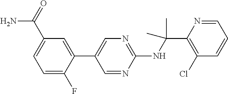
C1=C(F)C(C2=CN=C(NC(C)(C)C3=C(Cl)C=CC=N3)N=C2)=CC(C(N)=O)=C1
